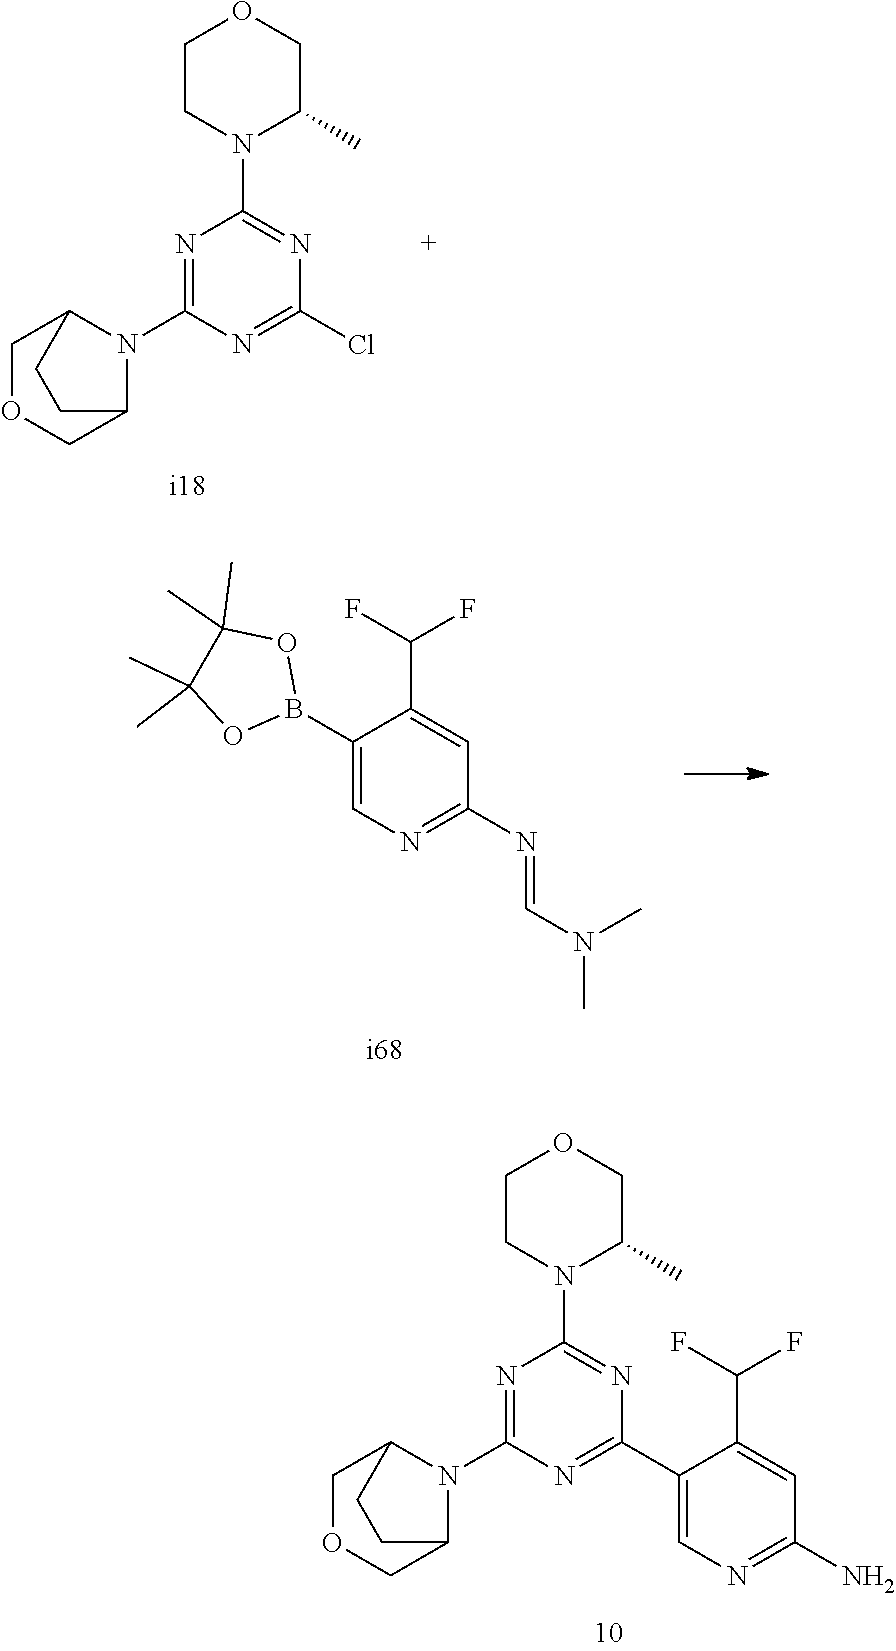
C1(B2OC(C)(C)C(C)(C)O2)=CN=C(N=CN(C)C)C=C1C(F)F.N1=C(N2C3COCC2CC3)N=C(Cl)N=C1N1C(C)COCC1.N1=C(N2C3COCC2CC3)N=C(C2=CN=C(N)C=C2C(F)F)N=C1N1C(C)COCC1
